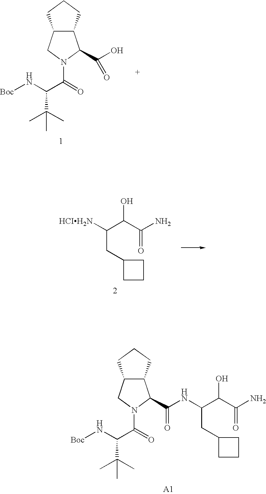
C12C(CN(C(C(N[Boc])C(C)(C)C)=O)C1C(NC(CC1CCC1)C(C(=O)N)O)=O)CCC2.C(CC1CCC1)(C(C(=O)N)O)[HCIH2N].C12C(CN(C(C(N[Boc])C(C)(C)C)=O)C1C(=O)O)CCC2
